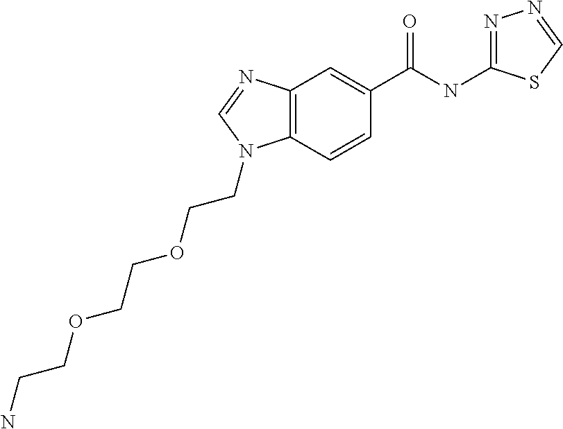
C12=C(C=CC(C(NC3=NN=CS3)=O)=C1)N(CCOCCOCCN)C=N2
